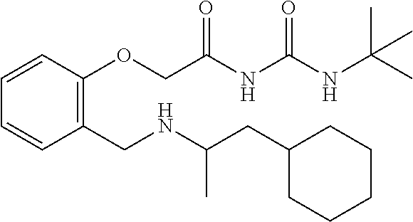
C1C(CC(NCC2=C(OCC(NC(NC(C)(C)C)=O)=O)C=CC=C2)C)CCCC1
